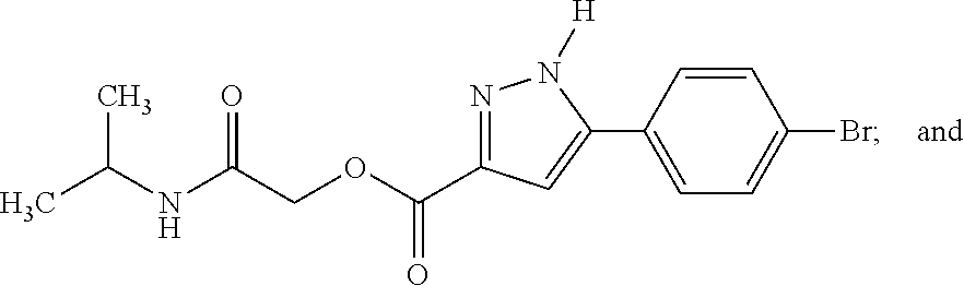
C1(C2=CC(C(OCC(NC(C)C)=O)=O)=NN2[H])=CC=C(Br)C=C1
